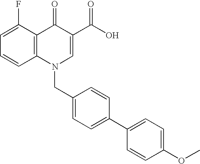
C12=C(C(F)=CC=C1)C(=O)C(C(O)=O)=CN2CC1=CC=C(C2=CC=C(OC)C=C2)C=C1
